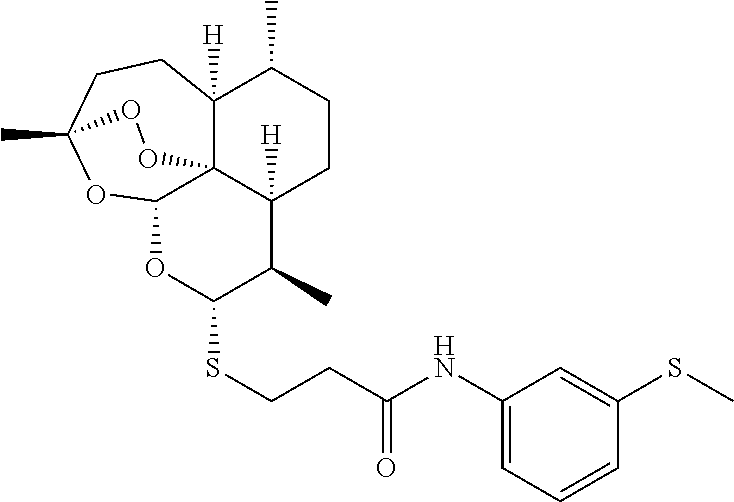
S(CCC(NC1=CC=CC(SC)=C1)=O)C1OC2OC3(C)CCC4([H])C(C)CCC([H])(C1C)C24OO3
